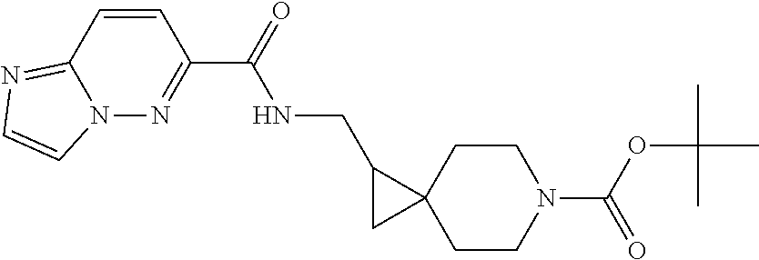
C1CC2(CCN1C(OC(C)(C)C)=O)C(CNC(C1=NN3C(=NC=C3)C=C1)=O)C2
